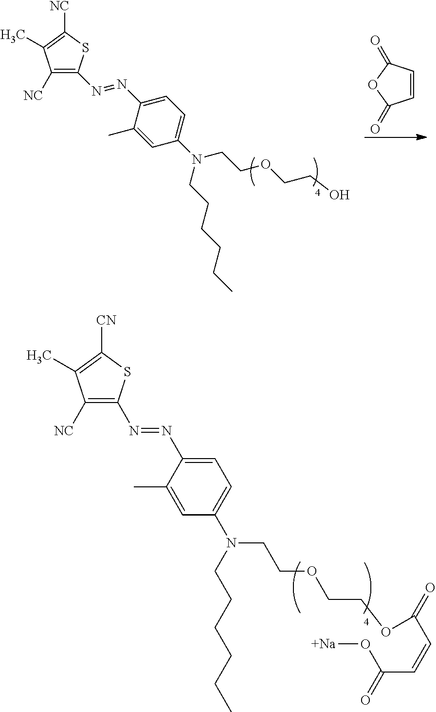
C1=CC(=O)OC1=O.[NC]C1=C(N=NC2=CC=C(N(CCOCCO)CCCCCC)C=C2C)SC([NC])=C1C.[NC]C1=C(N=NC2=CC=C(N(CCOCCOC(=O)C=CC(=O)O[Na])CCCCCC)C=C2C)SC([CN])=C1C
